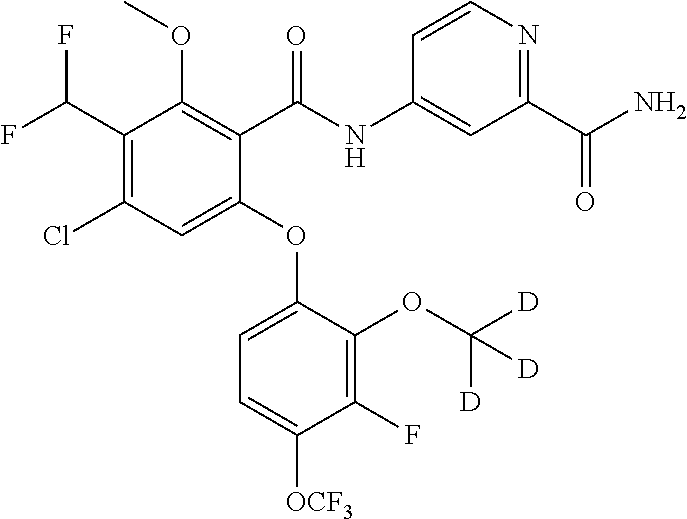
C1(C(F)F)=C(Cl)C=C(OC2=CC=C([OCF3])C(F)=C2OC([D])([D])[D])C(C(NC2=CC(C(N)=O)=NC=C2)=O)=C1OC
